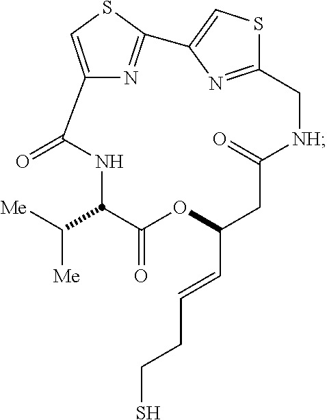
C12=CSC(=N1)C[NH]C(=O)CC(C=CCCS)OC(=O)C(C([Me])[Me])NC(=O)C1=CSC2=N1
